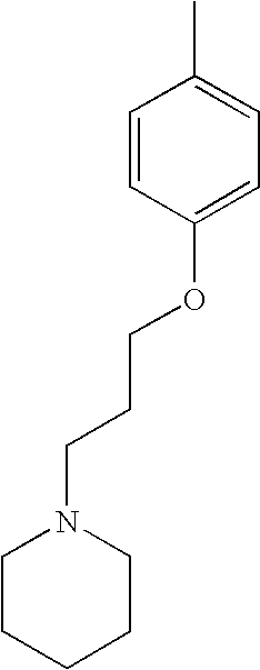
C1(C)=CC=C(OCCCN2CCCCC2)C=C1
